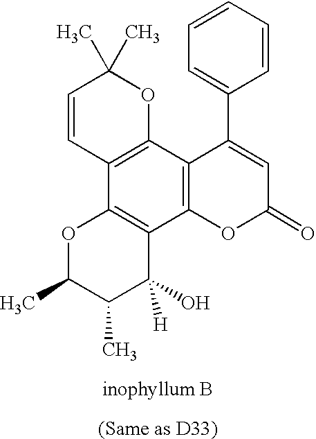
C1=CC=CC=C1C1=CC(=O)OC2=C1C1=C(C3=C2C(O)([H])C(C)C(C)O3)C=CC(C)(C)O1
